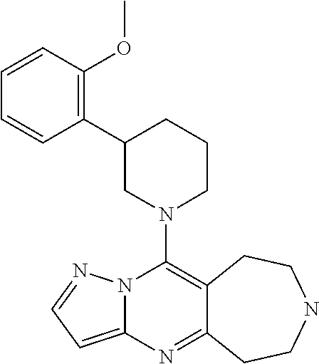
N12C(=CC=N1)N=C1C(=C2N2CCCC(C3=C(OC)C=CC=C3)C2)CCNCC1
